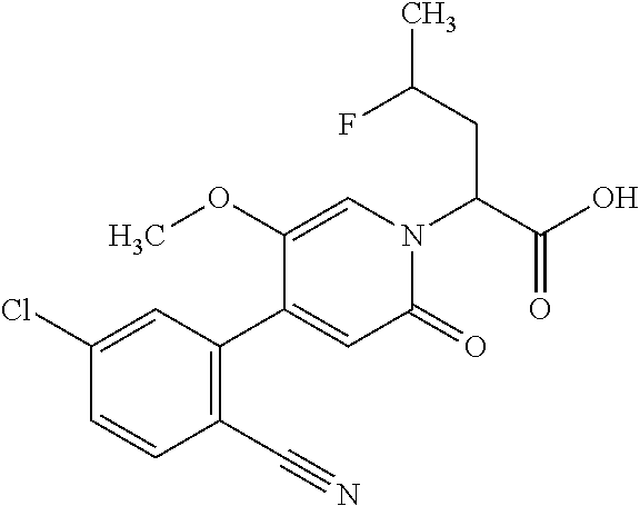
ClC1=CC(C2=CC(=O)N(C(C(O)=O)CC(C)F)C=C2OC)=C(C#N)C=C1
